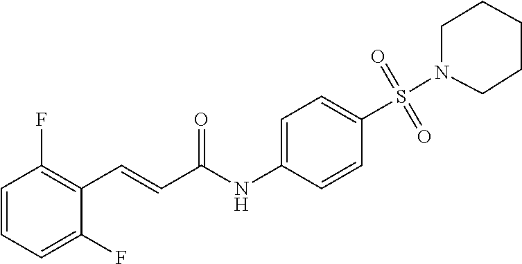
C1=CC=C(F)C(C=CC(NC2=CC=C(S(=O)(=O)N3CCCCC3)C=C2)=O)=C1F
